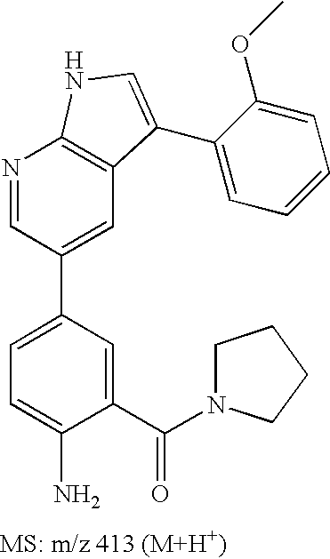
N1=CC(C2=CC=C(N)C(C(N3CCCC3)=O)=C2)=CC2=C1NC=C2C1=CC=CC=C1OC
